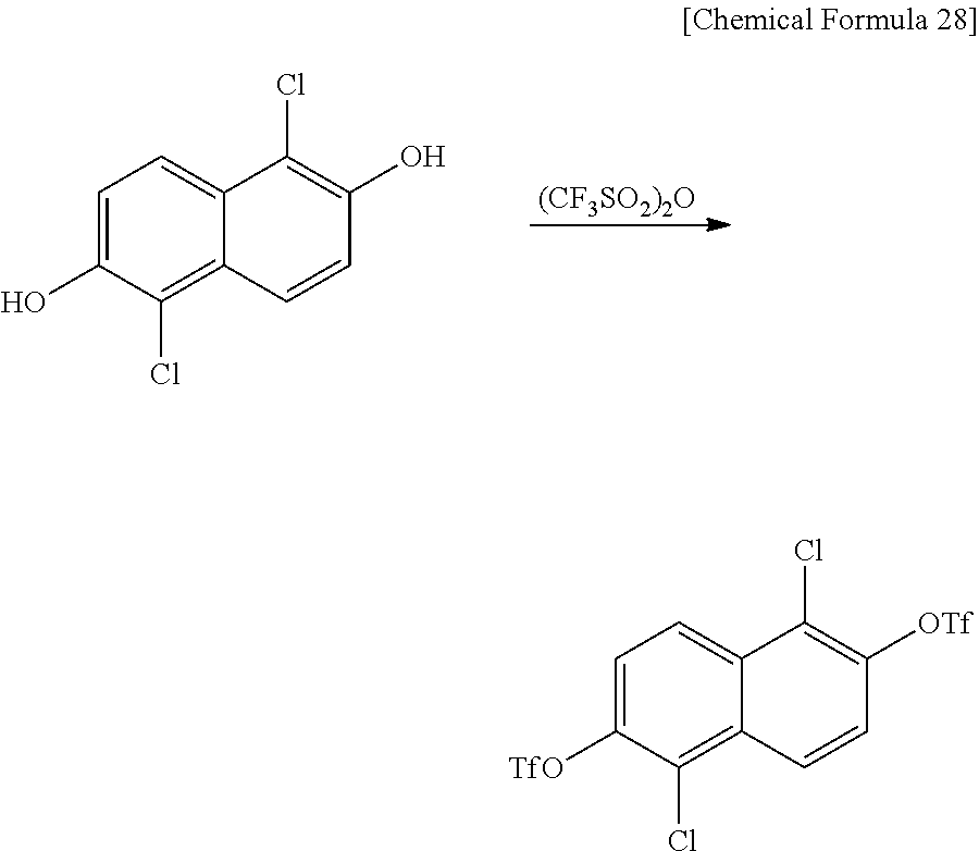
[(CF3SO2)2O].C1=C(O)C(Cl)=C2C(=C1)C(Cl)=C(O)C=C2.C1=C([TfO])C(Cl)=C2C(=C1)C(Cl)=C([OTf])C=C2
